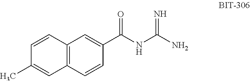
C1=CC2=C(C=C1C)C=CC(C(NC(N)=N)=O)=C2
